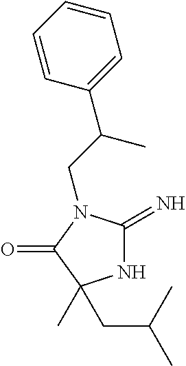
N1C(=N)N(CC(C2=CC=CC=C2)C)C(=O)C1(C)CC(C)C
